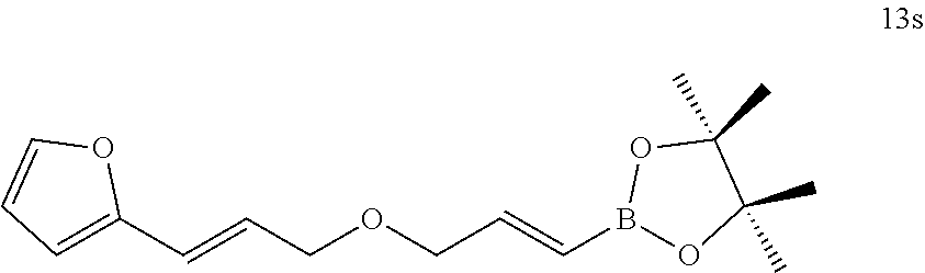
C1=C(C=CCOCC=CB2OC(C)(C)C(C)(C)O2)OC=C1
